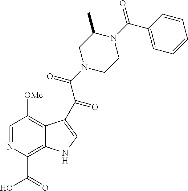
C1=NC(C(=O)O)=C2C(=C1[OMe])C(C(C(N1CCN(C(=O)C3=CC=CC=C3)C(C)C1)=O)=O)=CN2
